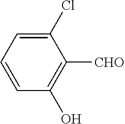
C1(Cl)=CC=CC(O)=C1[CHO]
